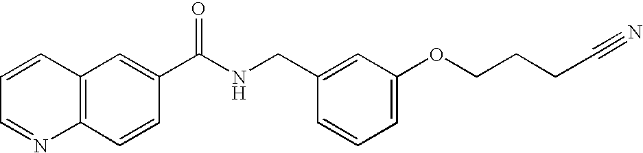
C1=CC=NC2=C1C=C(C(NCC1=CC(OCCCC#N)=CC=C1)=O)C=C2
